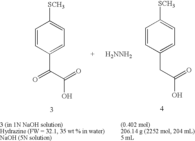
C1=CC(C(C(=O)O)=O)=CC=C1[SCH3].C1=CC(CC(=O)O)=CC=C1[SCH3].[H2NNH2]
